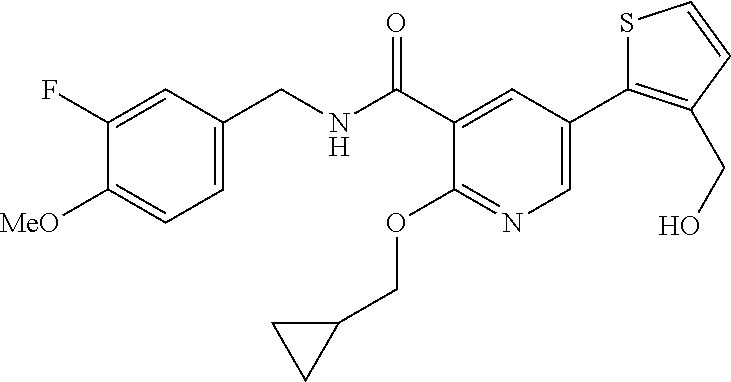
C1=C(CNC(C2=CC(C3=C(CO)C=CS3)=CN=C2OCC2CC2)=O)C=C(F)C([MeO])=C1
